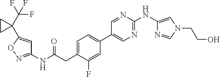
C1(NC(=O)CC2=CC=C(C3=CN=C(NC4=CN(CCO)C=N4)N=C3)C=C2F)=NOC(C2(C(F)(F)F)CC2)=C1
